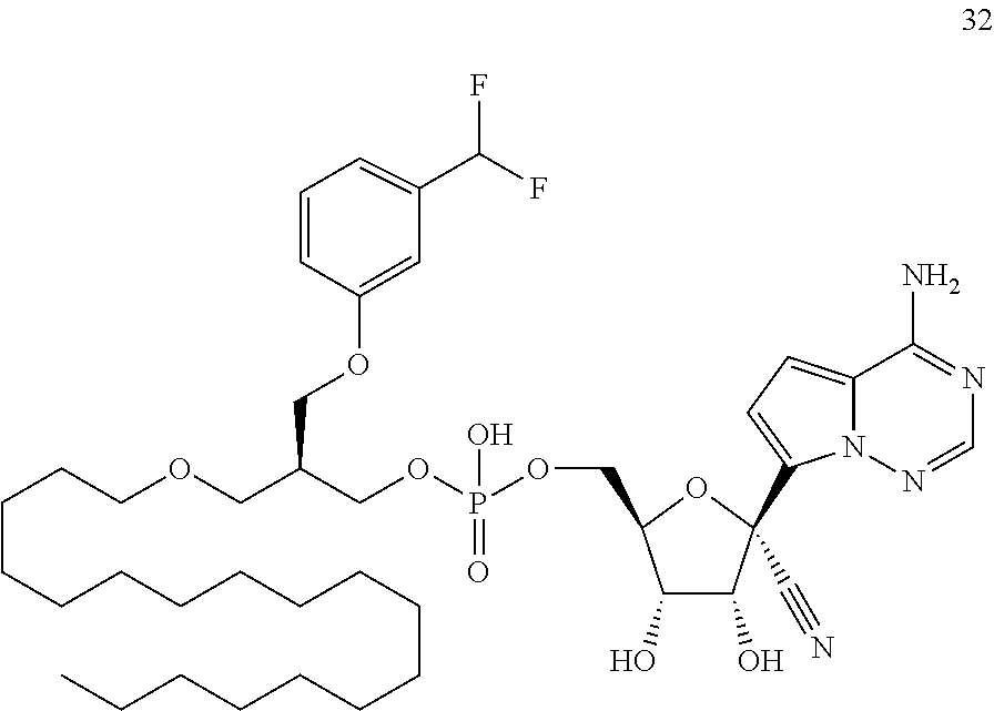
C(CCOCC(COP(OCC1C(O)C(O)C(C2=CC=C3N2N=CN=C3N)(C#N)O1)(O)=O)COC1=CC(C(F)F)=CC=C1)CCCCCCCCCCCCCCC
